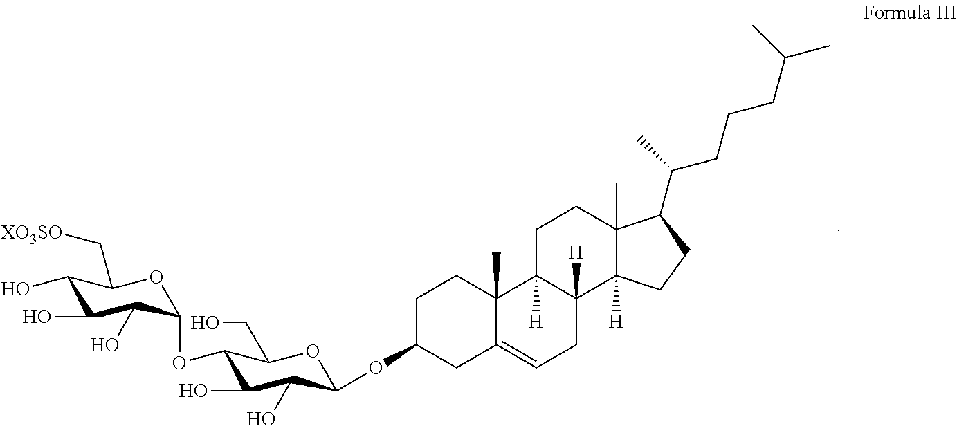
C1(O)C(O)C(O)C(OC2C(O)C(O)C(OC3CC4=CCC5([H])C([H])(C4(C)CC3)CCC3(C)C5([H])CCC3C(C)CCCC(C)C)OC2CO)OC1C[XO3SO]
